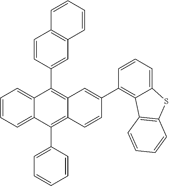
C1=CC(C2=C3C(=C(C4=CC=CC=C4)C4=CC=CC=C24)C=CC(C2=C4C(=CC=C2)SC2=C4C=CC=C2)=C3)=CC2=C1C=CC=C2
